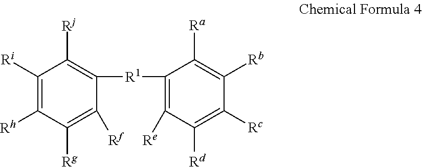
C1([Ri])=C([Rh])C([Rg])=C([Rf])C([R1]C2=C([Re])C([Rd])=C([Rc])C([Rb])=C2[Ra])=C1[Rj]
